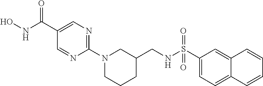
ONC(C1=CN=C(N2CCCC(CNS(C3=CC=C4C(=C3)C=CC=C4)(=O)=O)C2)N=C1)=O
